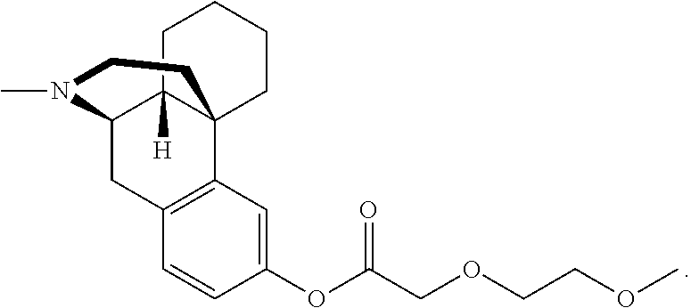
C1=CC(OC(COCCOC)=O)=CC2=C1CC1C3([H])C2(CCCC3)CCN1C
